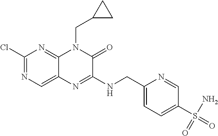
C1(Cl)=NC=C2C(=N1)N(CC1CC1)C(=O)C(NCC1=CC=C(S(=O)(N)=O)C=N1)=N2
